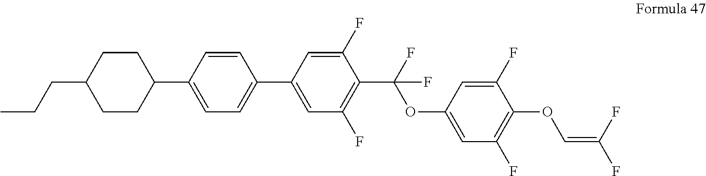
C1=CC(C2CCC(CCC)CC2)=CC=C1C1=CC(F)=C(C(F)(OC2=CC(F)=C(OC=C(F)F)C(F)=C2)F)C(F)=C1
